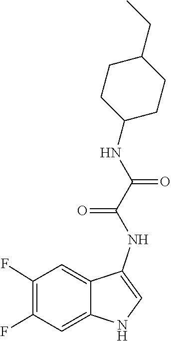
N(C1=CNC2=CC(F)=C(F)C=C12)C(C(NC1CCC(CC)CC1)=O)=O
